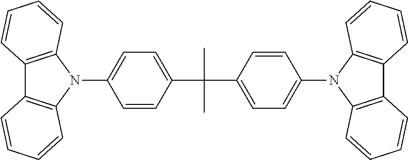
C1(N2C3=C(C4=C2C=CC=C4)C=CC=C3)=CC=C(C(C)(C)C2=CC=C(N3C4=C(C5=C3C=CC=C5)C=CC=C4)C=C2)C=C1
